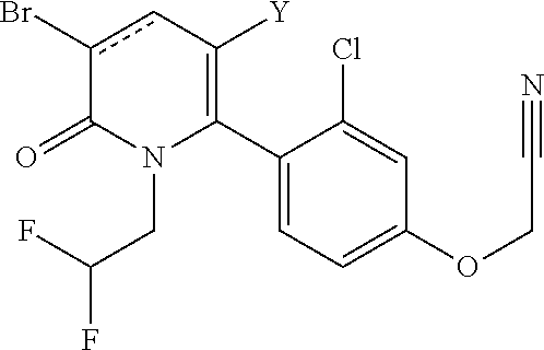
C1(C2=C([Y])cc(Br)C(=O)N2CC(F)F)=CC=C(OCC#N)C=C1Cl
